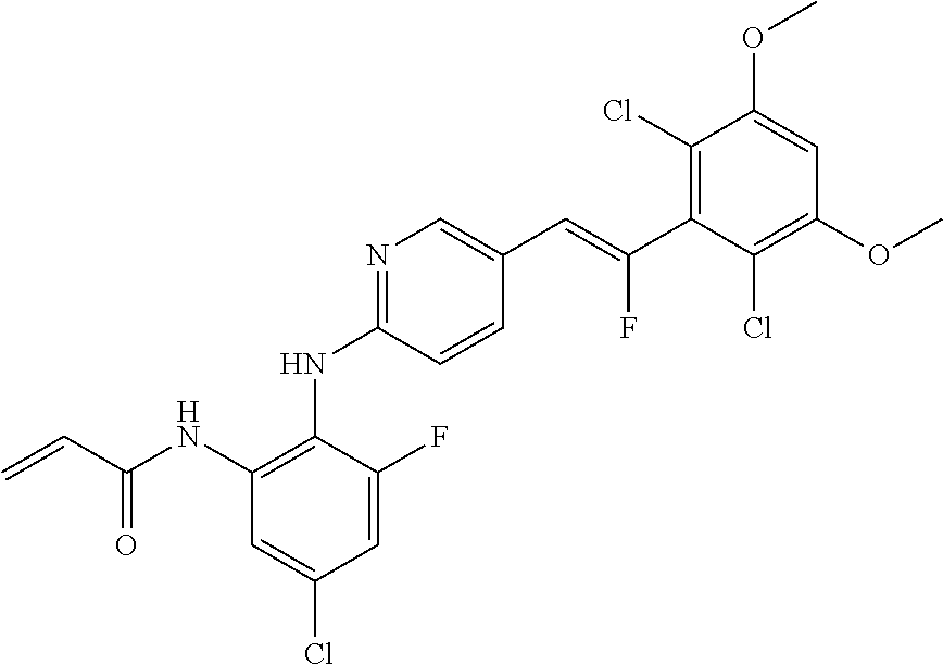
N1=C(NC2=C(NC(C=C)=O)C=C(Cl)C=C2F)C=CC(C=C(C2=C(Cl)C(OC)=CC(OC)=C2Cl)F)=C1
